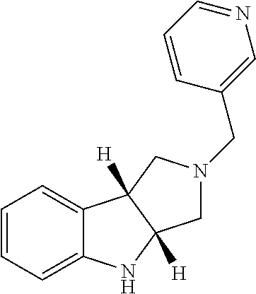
C1=CC=C2C(=C1)C1([H])C([H])(N2)CN(CC2=CN=CC=C2)C1
